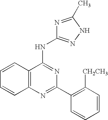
C12=C(N=C(C3=C([CH2CH3])C=CC=C3)N=C1NC1=NNC(C)=N1)C=CC=C2
